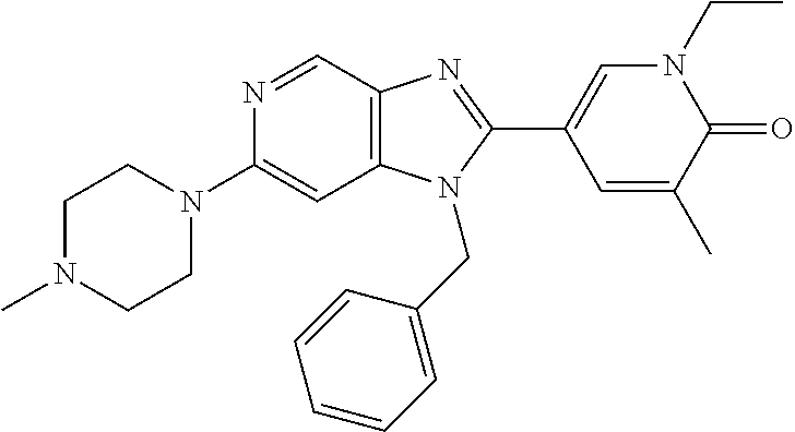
N1=CC2=C(C=C1N1CCN(C)CC1)N(CC1=CC=CC=C1)C(C1=CN(CC)C(=O)C(C)=C1)=N2
